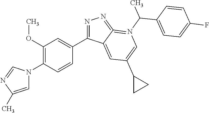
C1(C2=NN=C3=N(C(C)C4=CC=C(F)C=C4)C=C(C4CC4)C=C23)=CC(OC)=C(N2C=C(C)N=C2)C=C1
